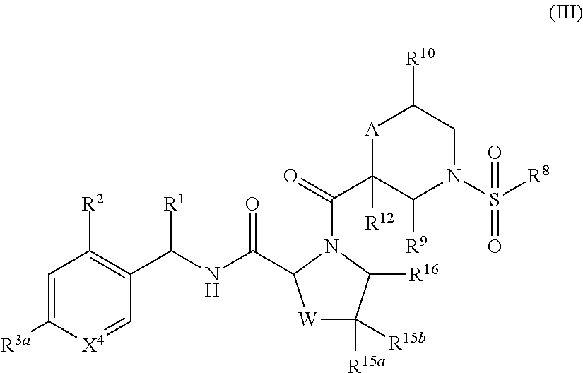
N1(S([R8])(=O)=O)CC([R10])[A]C(C(=O)N2C(C(NC(C3=C([R2])C=C([R3a])[X4]=C3)[R1])=O)[W]C([R15a])([R15b])C2[R16])([R12])C1[R9]
